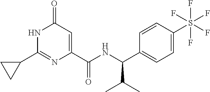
C1(=O)C=C(C(NC(C2=CC=C(S(F)(F)(F)(F)F)C=C2)C(C)C)=O)N=C(C2CC2)N1
